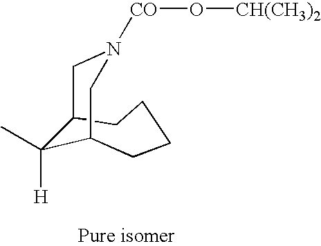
[CO](N1CC2C(C)([H])C(CCCC2)C1)O[CH(CH3)2]
